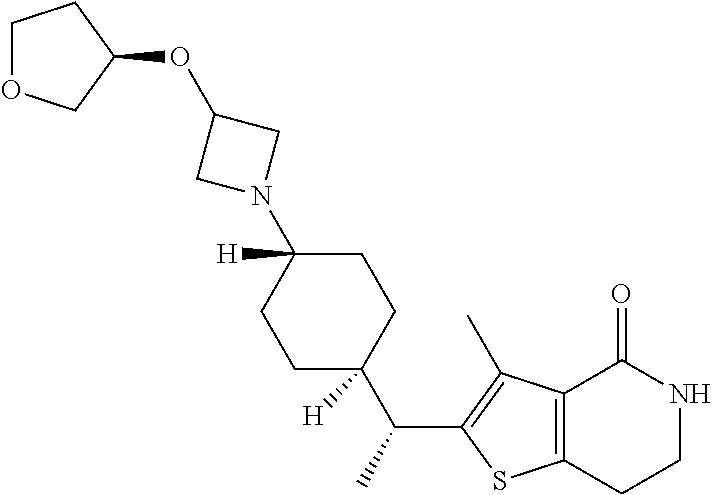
C12=C(CCNC1=O)SC(C(C1([H])CCC(N3CC(OC4CCOC4)C3)([H])CC1)C)=C2C
